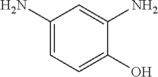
C1(N)=CC=C(O)C(N)=C1
